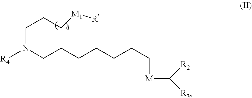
N(CCCCCCC[M]C([R2])[R3])(CCC[M1][R])[R4]
